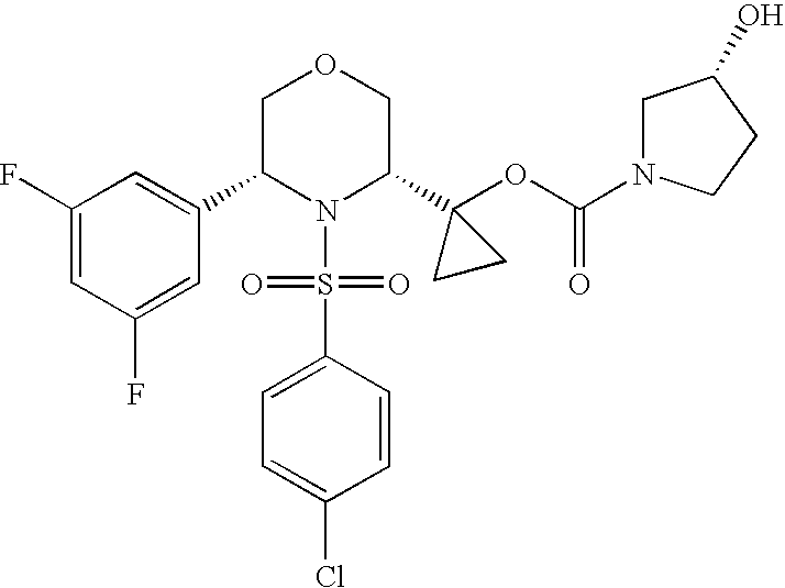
C1(C2N(S(=O)(=O)C3=CC=C(Cl)C=C3)C(C3(OC(=O)N4CC(O)CC4)CC3)COC2)=CC(F)=CC(F)=C1
